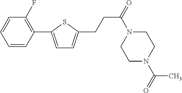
C1=CC(C2=CC=C(CCC(=O)N3CCN(C(=O)C)CC3)S2)=C(F)C=C1
